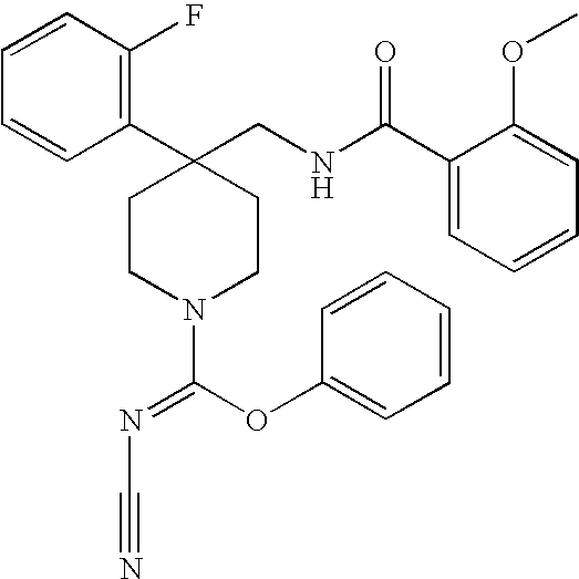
C1(C2(CNC(C3=CC=CC=C3OC)=O)CCN(C(OC3=CC=CC=C3)=NC#N)CC2)=C(F)C=CC=C1
